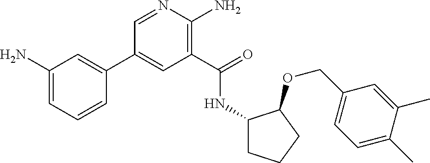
C1(C2=CC(N)=CC=C2)=CC(C(=O)NC2CCCC2OCC2=CC=C(C)C(C)=C2)=C(N)N=C1
